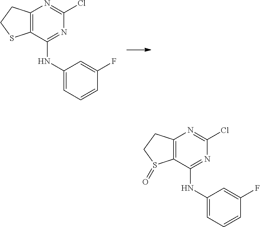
C1(NC2=NC(Cl)=NC3=C2SCC3)=CC=CC(F)=C1.C1(NC2=NC(Cl)=NC3=C2S(=O)CC3)=CC=CC(F)=C1
